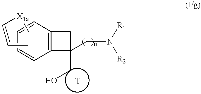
C12=C(C=CC=C1)CC2(CO)CN([R1])[R2].C[X1a]C=CC
